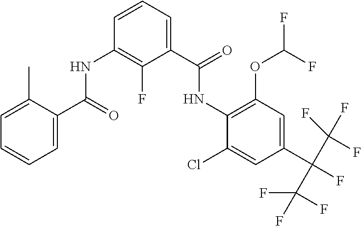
N(C1=C(OC(F)F)C=C(C(F)(C(F)(F)F)C(F)(F)F)C=C1Cl)C(C1=CC=CC(NC(C2=CC=CC=C2C)=O)=C1F)=O
